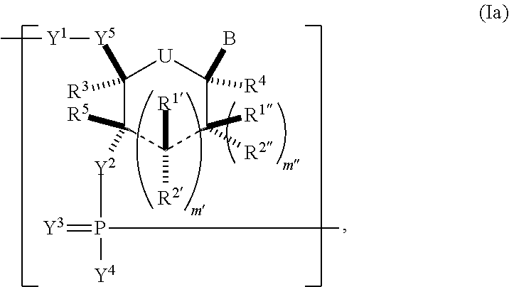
C1([Y5][Y1]C)([R3])C([R5])([Y2]P(=[Y3])([Y4])C)C([R2])([R1])C([R1])([R2])C(B)([R4])[U]1
